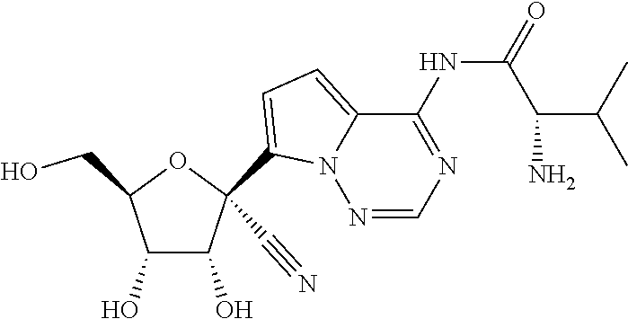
OCC1C(O)C(O)C(C#N)(C2=CC=C3N2N=CN=C3NC(=O)C(C(C)C)N)O1
